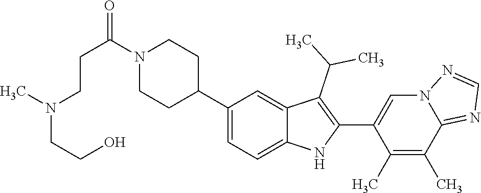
N1(C(CCN(C)CCO)=O)CCC(C2=CC=C3C(=C2)C(C(C)C)=C(C2=CN4C(=NC=N4)C(C)=C2C)N3)CC1
